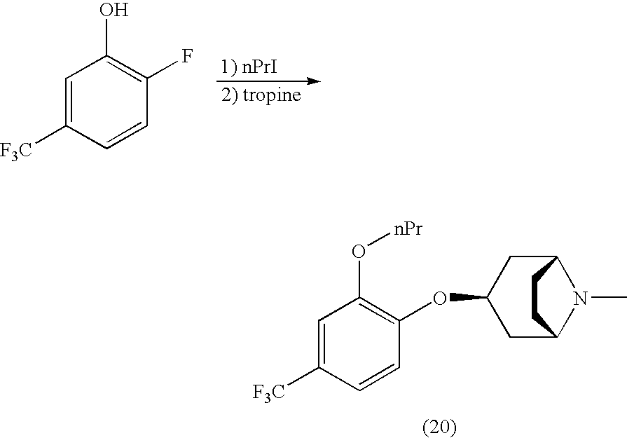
C1=C([F3C])C=CC(F)=C1O.C1=C([F3C])C=CC(OC2CC3CCC(C2)N3C)=C1O[nPr]
